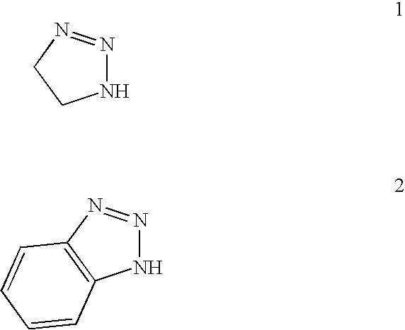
N1N=NCC1.N1N=NC2=C1C=CC=C2
